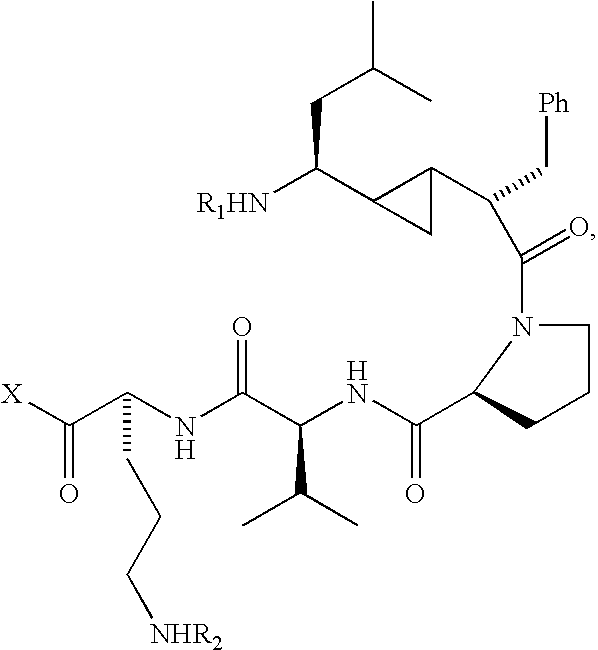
[X]C(C(NC(C(NC(C1CCCN1C(=O)C(C[Ph])C1C(C([R1HN])CC(C)C)C1)=O)C(C)C)=O)CCC[NHR2])=O
